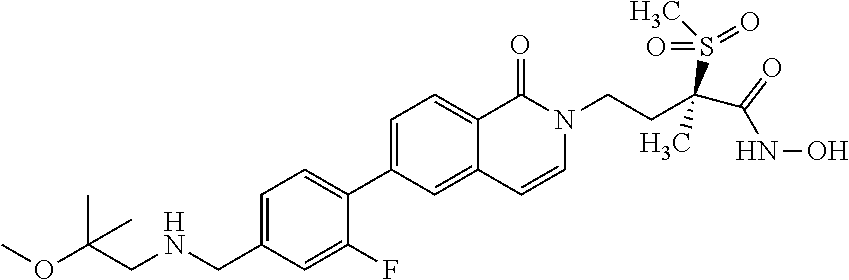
C1=C(CNCC(OC)(C)C)C=C(F)C(C2=CC=C3C(=C2)C=CN(CCC(S(C)(=O)=O)(C)C(NO)=O)C3=O)=C1
